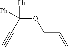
C#CC(OCC=C)([Ph])[Ph]
